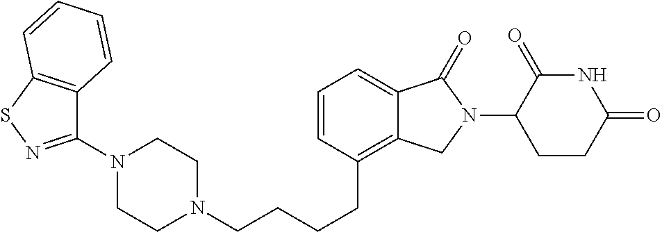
C(CCCC1=C2C(=CC=C1)C(=O)N(C1C(=O)NC(=O)CC1)C2)N1CCN(C2=NSC3=C2C=CC=C3)CC1
